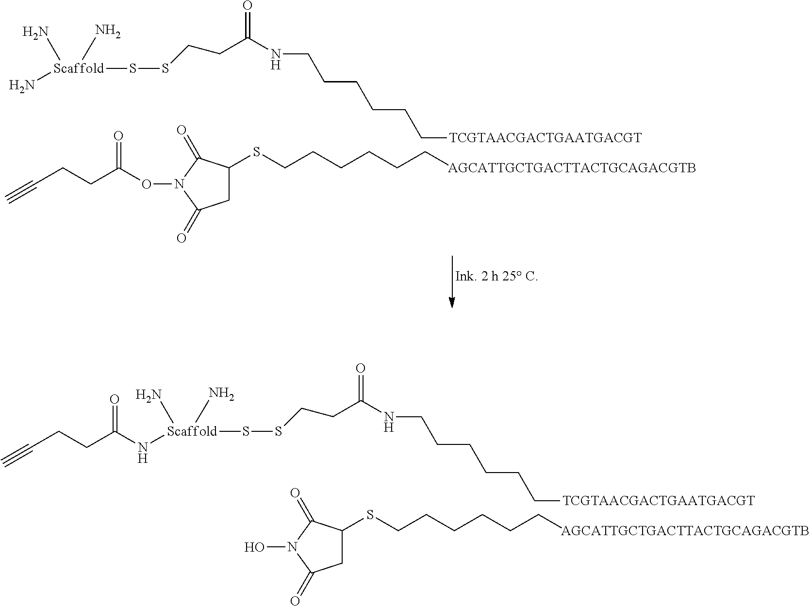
[Scaffold](SSCCC(NCCCCCC[TCGTAACGACTGAATGACGT])=O)(N)(N)N.C1C(SCCCCCC[AGCATTGCTGACTTACTGCAGACGTB])C(=O)N(OC(CCC#C)=O)C1=O.[Scaffold](SSCCC(NCCCCCC[TCGTAACGACTGAATGACGT])=O)(NC(CCC#C)=O)(N)N.C1C(SCCCCCC[AGCATTGCTGACTTACTGCAGACGTB])C(=O)N(O)C1=O
